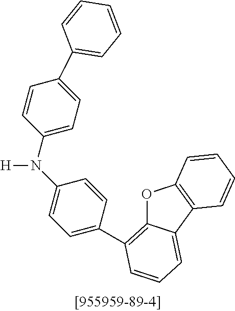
N(C1=CC=C(C2=C3OC4=C(C3=CC=C2)C=CC=C4)C=C1)(C1=CC=C(C2=CC=CC=C2)C=C1)[H]
